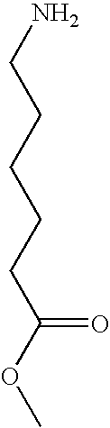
C(N)CCCCC(=O)OC
